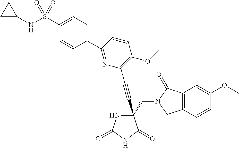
N1C(=O)NC(=O)C1(C#CC1=C(OC)C=CC(C2=CC=C(S(NC3CC3)(=O)=O)C=C2)=N1)CN1C(=O)C2=C(C1)C=CC(OC)=C2
